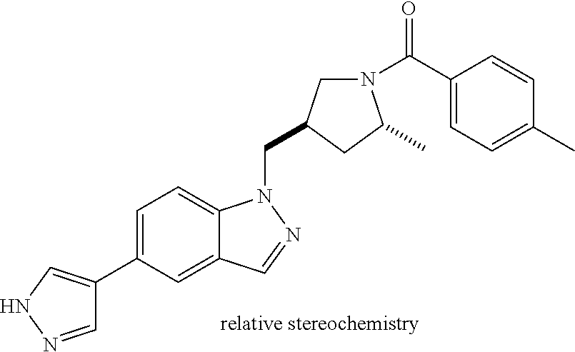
C1=NNC=C1C1=CC=C2C(=C1)C=NN2CC1CN(C(C2=CC=C(C)C=C2)=O)C(C)C1
